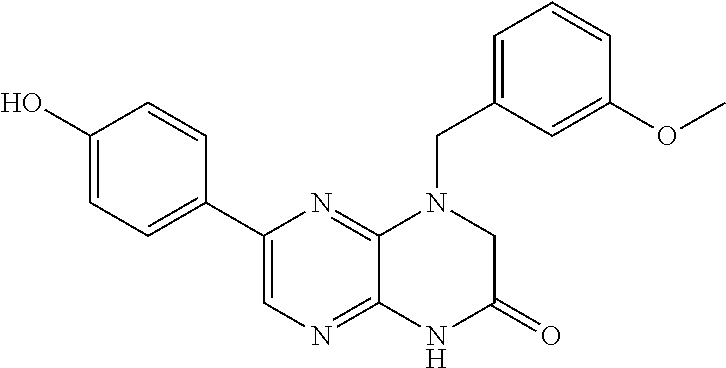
C1(O)=CC=C(C2=CN=C3C(=N2)N(CC2=CC=CC(OC)=C2)CC(=O)N3)C=C1
